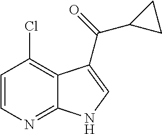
C1=CC(Cl)=C2C(=N1)NC=C2C(=O)C1CC1
